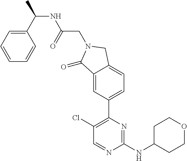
C1(Cl)=C(C2=CC=C3C(=C2)C(=O)N(CC(NC(C)C2=CC=CC=C2)=O)C3)N=C(NC2CCOCC2)N=C1
